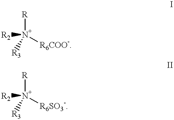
[N+]([R6COO-])([R])([R3])[R2].[N+]([R6SO3-])([R])([R3])[R2]
